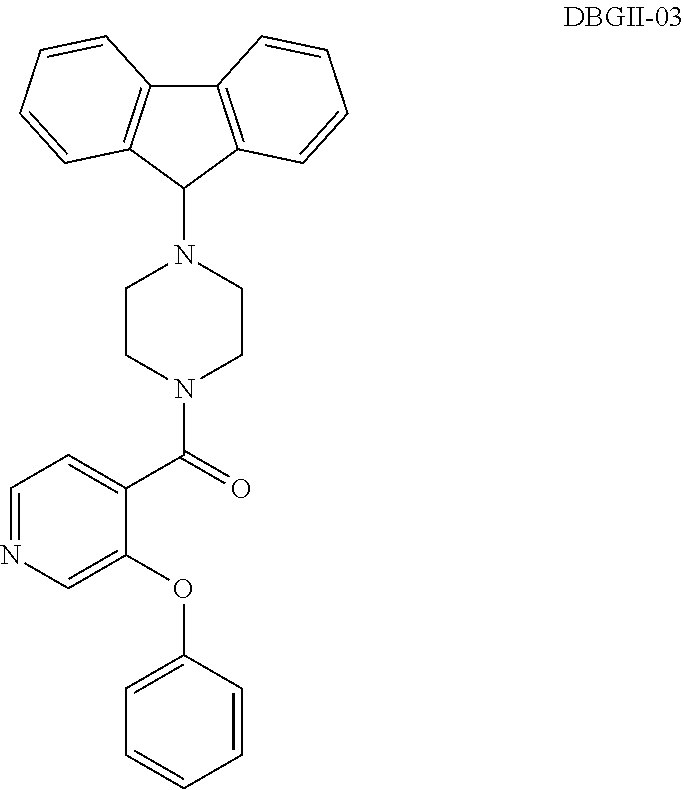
C1(OC2=CC=CC=C2)=CN=CC=C1C(=O)N1CCN(C2C3=C(C4=C2C=CC=C4)C=CC=C3)CC1
